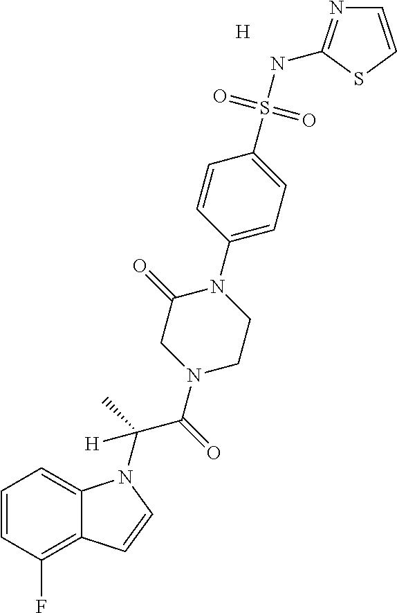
[H].C1=CC(F)=C2C(=C1)N(C(C)(C(N1CCN(C3=CC=C(S(NC4=NC=CS4)(=O)=O)C=C3)C(=O)C1)=O)[H])C=C2
